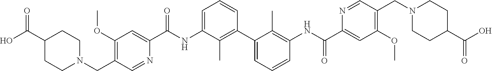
C1(OC)=C(CN2CCC(C(O)=O)CC2)C=NC(C(NC2=CC=CC(C3=CC=CC(NC(C4=CC(OC)=C(CN5CCC(C(O)=O)CC5)C=N4)=O)=C3C)=C2C)=O)=C1
